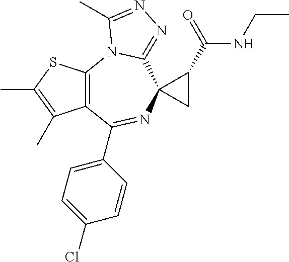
C12=C(C(C3=CC=C(Cl)C=C3)=NC3(C4=NN=C(C)N14)CC3C(NCC)=O)C(C)=C(C)S2
